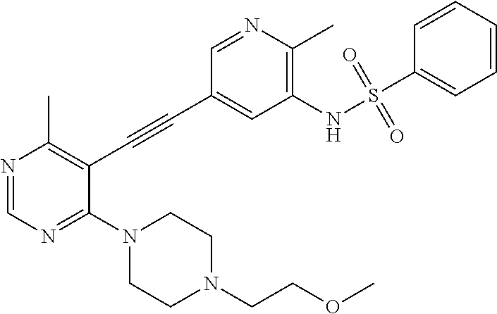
N1(C2=NC=NC(C)=C2C#CC2=CC(NS(C3=CC=CC=C3)(=O)=O)=C(C)N=C2)CCN(CCOC)CC1
